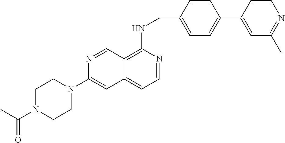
C12=C(NCC3=CC=C(C4=CC(C)=NC=C4)C=C3)N=CC=C1C=C(N1CCN(C(C)=O)CC1)N=C2
